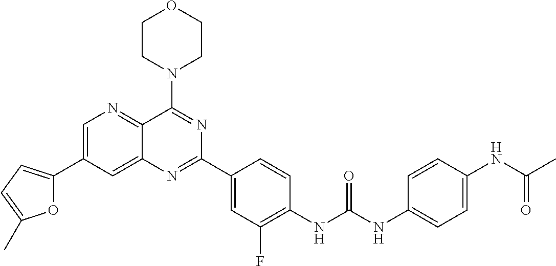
C1=C(C2=CC=C(C)O2)C=C2C(=N1)C(N1CCOCC1)=NC(C1=CC(F)=C(NC(NC3=CC=C(NC(C)=O)C=C3)=O)C=C1)=N2
